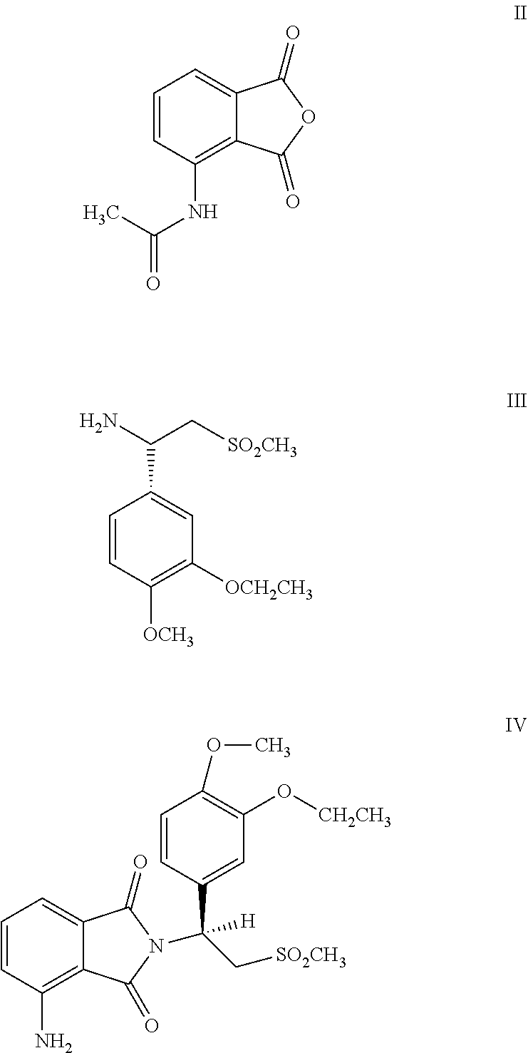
C1=CC(NC(C)=O)=C2C(=C1)C(=O)OC2=O.C1=CC([OCH3])=C([OCH2CH3])C=C1C(C[SO2CH3])N.C1=CC(N)=C2C(=C1)C(=O)N(C(C1=CC(O[CH2CH3])=C(OC)C=C1)([H])C[SO2CH3])C2=O
